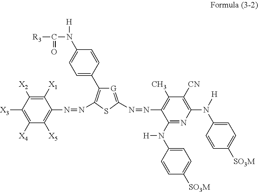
N(=NC1=C(C2=CC=C(N(C([R3])=O)[H])C=C2)[G]=C(N=NC2=C(C)C([CN])=C(N([H])C3=CC=C([SO3M])C=C3)N=C2N([H])C2=CC=C([SO3M])C=C2)S1)C1=C([X5])C([X4])=C([X3])C([X2])=C1[X1]
